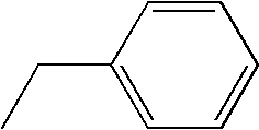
C(C1=CC=CC=C1)C
